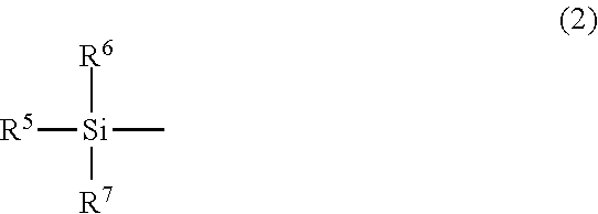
[R5][Si](C)([R6])[R7]
